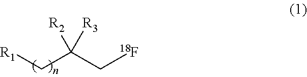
[R1]CC(C[18F])([R3])[R2]
